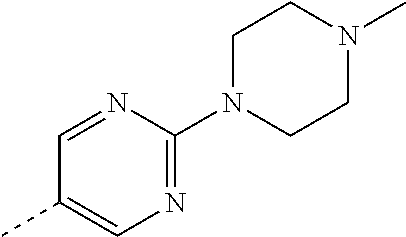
C1=NC(N2CCN(C)CC2)=NC=C1C
